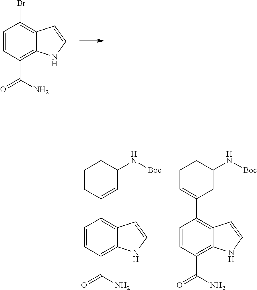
C1=CC(C(=O)N)=C2C(=C1C1=CC(N[Boc])CCC1)C=CN2.C1=CC(C(=O)N)=C2C(=C1C1=CCCC(N[Boc])C1)C=CN2.C1=CC(C(=O)N)=C2C(=C1Br)C=CN2
